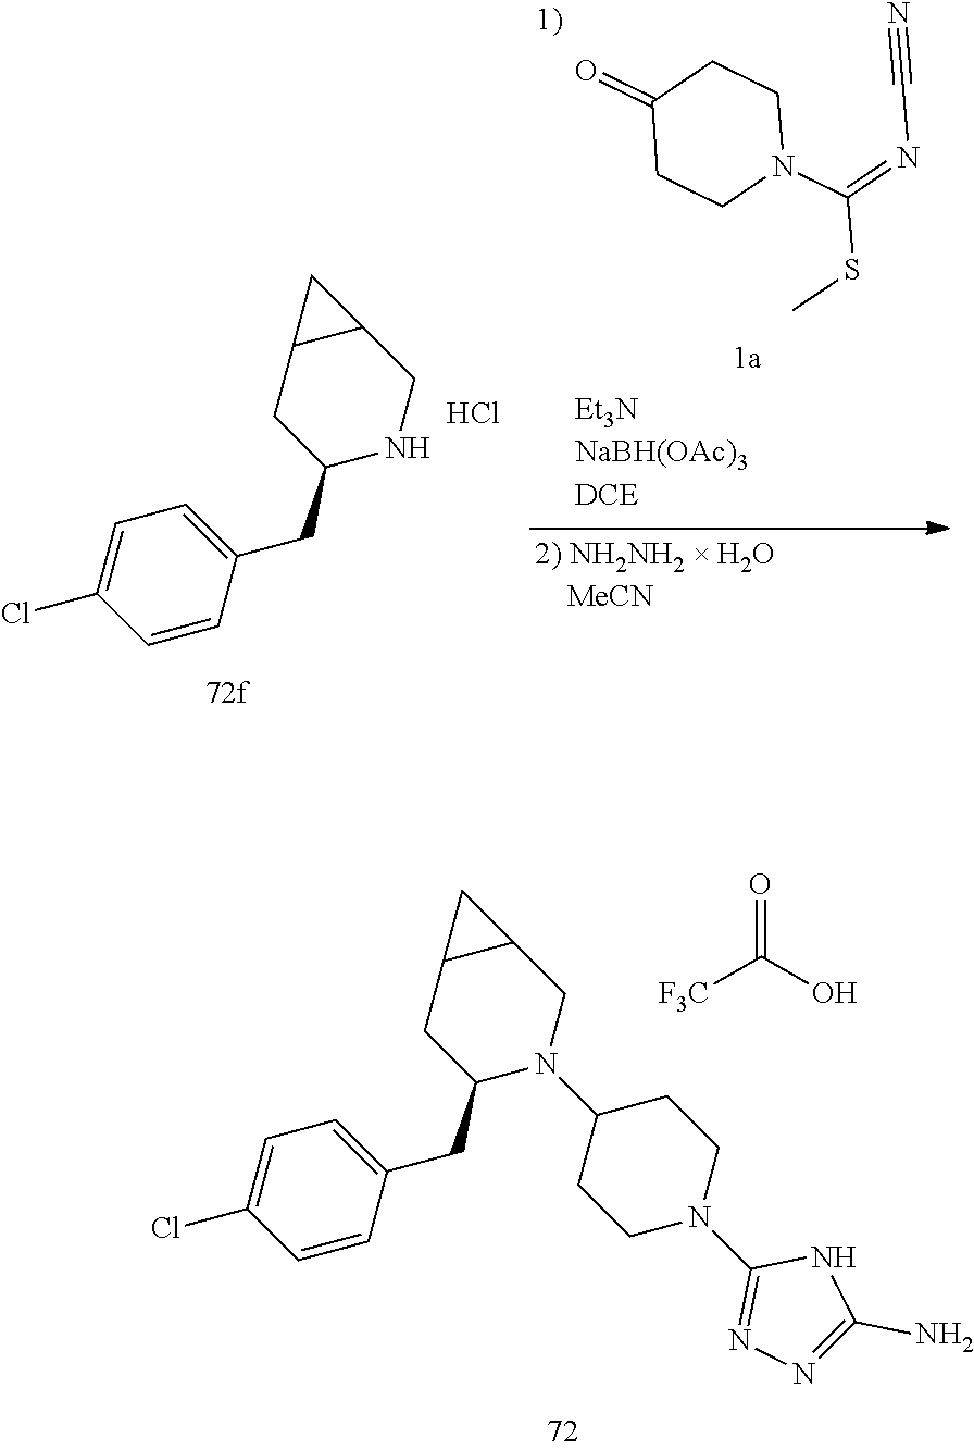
C1(CC2=CC=C(Cl)C=C2)N(C2CCN(C3=NN=C(N)N3)CC2)CC2C(C1)C2.[F3C]C(O)=O.C1(CC2=CC=C(Cl)C=C2)NCC2C(C1)C2.Cl.C1(=O)CCN(C(=NC#N)SC)CC1
